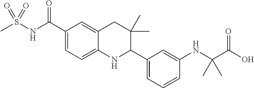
C1(C(NS(C)(=O)=O)=O)=CC=C2C(=C1)CC(C)(C)C(C1=CC=CC(NC(C(O)=O)(C)C)=C1)N2
